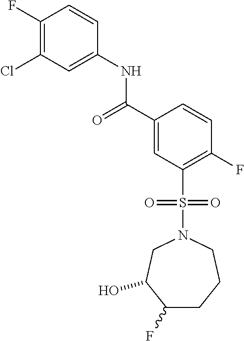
C1(F)=C(Cl)C=C(NC(=O)C2=CC(S(N3CC(O)C(F)CCC3)(=O)=O)=C(F)C=C2)C=C1
